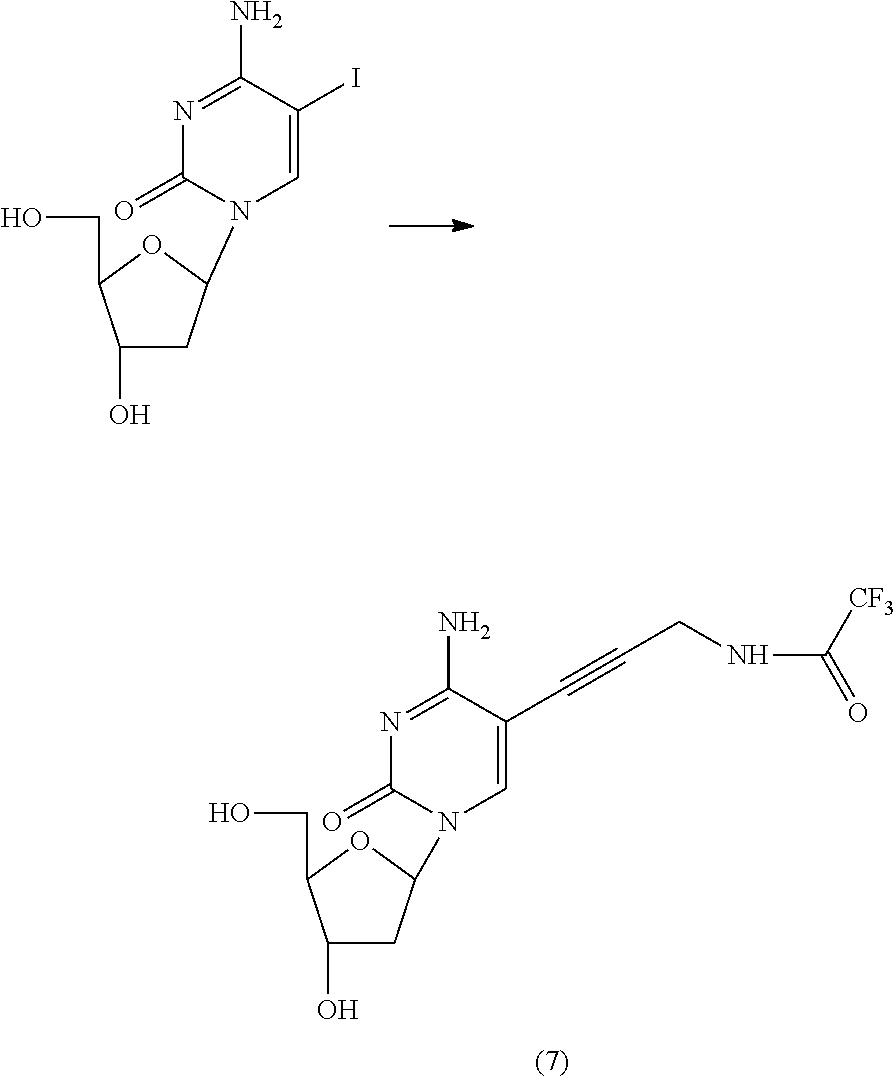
C1(O)CC(N2C=C(I)C(N)=NC2=O)OC1CO.C1(O)CC(N2C=C(C#CCNC(=O)[CF3])C(N)=NC2=O)OC1CO
